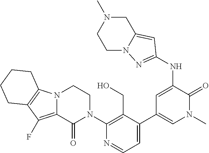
N12C(=C(F)C3=C1CCCC3)C(=O)N(C1=C(CO)C(C3=CN(C)C(=O)C(NC4=NN5CCN(C)CC5=C4)=C3)=CC=N1)CC2
